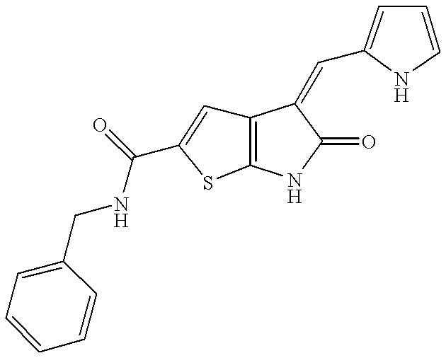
C12=C(NC(=O)C1=CC1=CC=CN1)SC(C(NCC1=CC=CC=C1)=O)=C2
